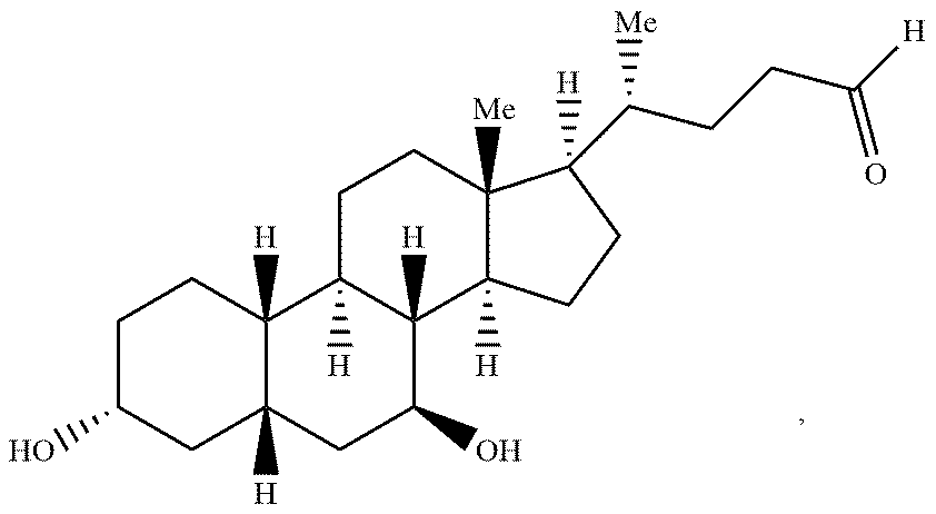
C12([H])C([H])(CC(O)C3([H])C1([H])CCC1([Me])C3([H])CCC1(C(CCC([H])=O)[Me])[H])CC(O)CC2
